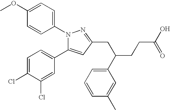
N1(C2=CC=C(OC)C=C2)C(C2=CC=C(Cl)C(Cl)=C2)=CC(CC(C2=CC=CC(C)=C2)CCC(O)=O)=N1
